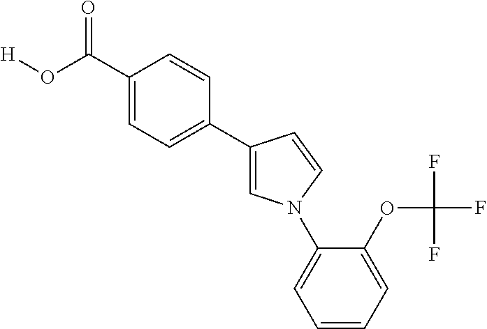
C1(C(O[H])=O)=CC=C(C2=CN(C3=CC=CC=C3OC(F)(F)F)C=C2)C=C1
